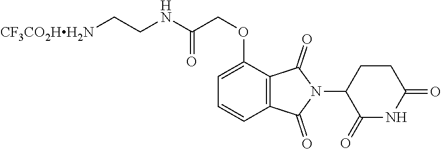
[CF3CO2HH2N]CCNC(COC1=CC=CC2=C1C(=O)N(C1CCC(=O)NC1=O)C2=O)=O
